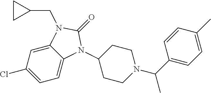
C1(Cl)=CC=C2C(=C1)N(CC1CC1)C(=O)N2C1CCN(C(C)C2=CC=C(C)C=C2)CC1
